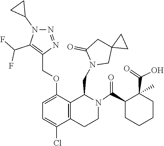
C12(CN(CC3C4=C(CCN3C(C3CCCCC3(C(=O)O)C)=O)C(Cl)=CC=C4OCC3=C(C(F)F)N(C4CC4)N=N3)C(=O)C1)CC2
